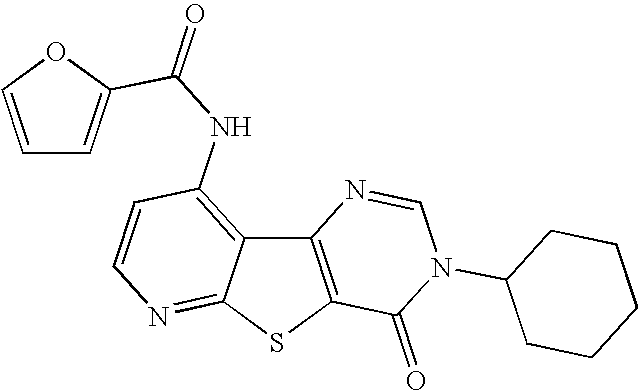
C12=C(SC3=NC=CC(NC(=O)C4=CC=CO4)=C13)C(=O)N(C1CCCCC1)C=N2
